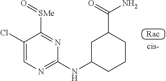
C1(Cl)=CN=C(NC2CCCC(C(=O)N)C2)N=C1[SMe]=O
